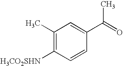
C1(C)=C([H3CO2SHN])C=CC(C(=O)C)=C1
